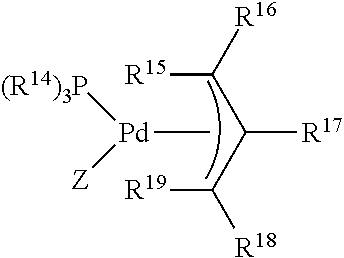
C(C([R15])[R16])(C([R19])[R18])[R17].[Pd](C)([(R14)3P])[Z]
